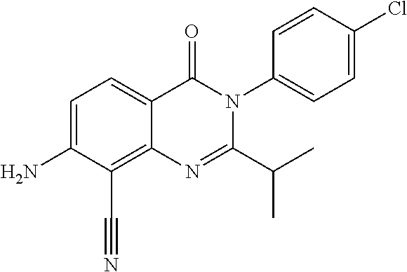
C1=C(N)C(C#N)=C2C(=C1)C(=O)N(C1=CC=C(Cl)C=C1)C(C(C)C)=N2
